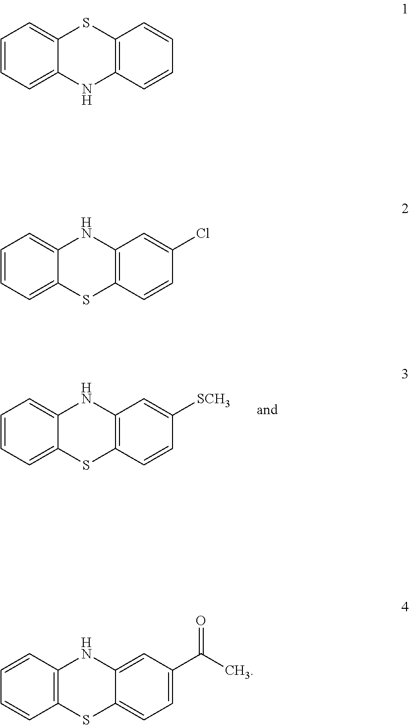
C1=CC=C2C(=C1)NC1=C(S2)C=CC([SCH3])=C1.C1=CC=C2C(=C1)SC1=C(N2)C=CC=C1.C1=CC=C2C(=C1)NC1=C(S2)C=CC(Cl)=C1.C1=CC2=C(C=C1)SC1=CC=C(C(=O)C)C=C1N2
